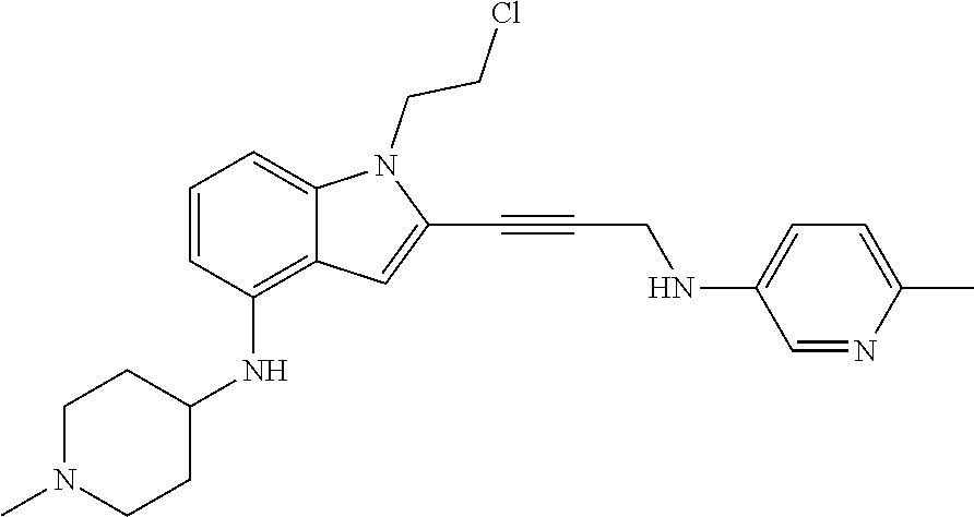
C1=NC(C)=CC=C1NCC#CC1=CC2=C(NC3CCN(C)CC3)C=CC=C2N1CCCl
